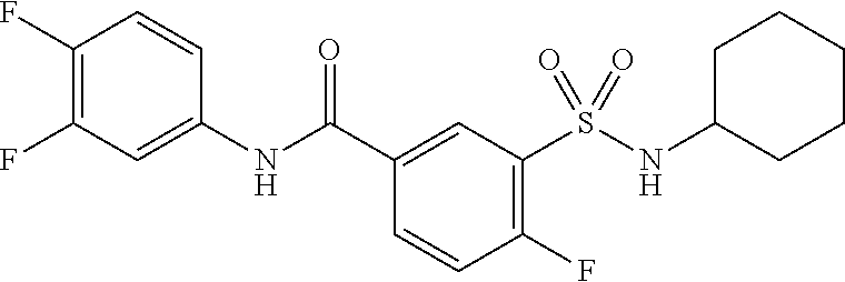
C1(F)=C(F)C=C(NC(C2=CC(S(=O)(=O)NC3CCCCC3)=C(F)C=C2)=O)C=C1
